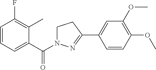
C1=CC=C(C(=O)N2CCC(C3=CC(OC)=C(OC)C=C3)=N2)C(C)=C1F
